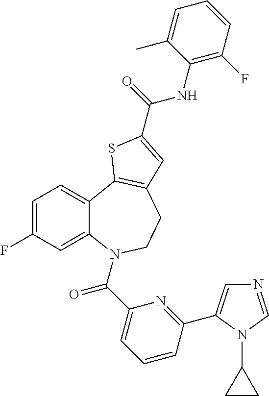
C1=C(F)C=C2C(=C1)C1=C(CCN2C(C2=CC=CC(C3=CN=CN3C3CC3)=N2)=O)C=C(C(=O)NC2=C(F)C=CC=C2C)S1
